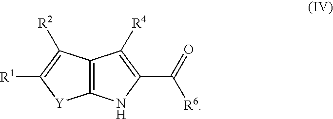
C12=C(NC(C([R6])=O)=C1[R4])[Y]C([R1])=C2[R2]
